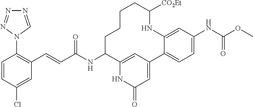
C(C(NC1C2=CC(=CC(=O)N2)C2=CC=C(NC(OC)=O)C=C2NC([CO2Et])CCCC1)=O)=CC1=C(N2C=NN=N2)C=CC(Cl)=C1
